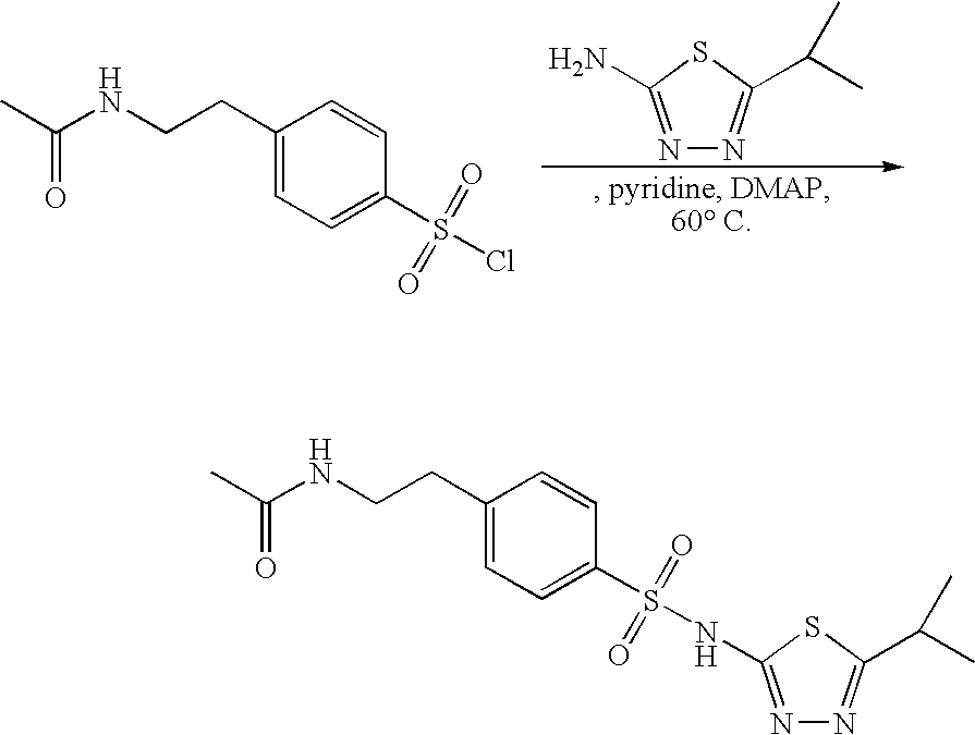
N1=C(N)SC(C(C)C)=N1.C1(CCNC(C)=O)=CC=C(S(Cl)(=O)=O)C=C1.C1(CCNC(C)=O)=CC=C(S(=O)(=O)NC2=NN=C(C(C)C)S2)C=C1
